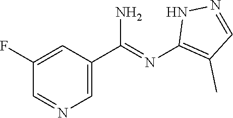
C1(F)=CC(C(N)=NC2=C(C)C=NN2)=CN=C1
